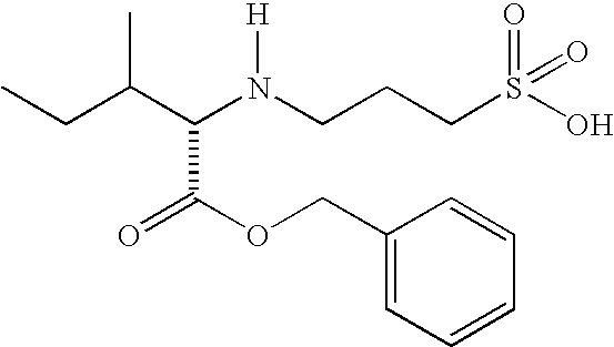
CCC(C(N(CCCS(O)(=O)=O)[H])C(=O)OCC1=CC=CC=C1)C
